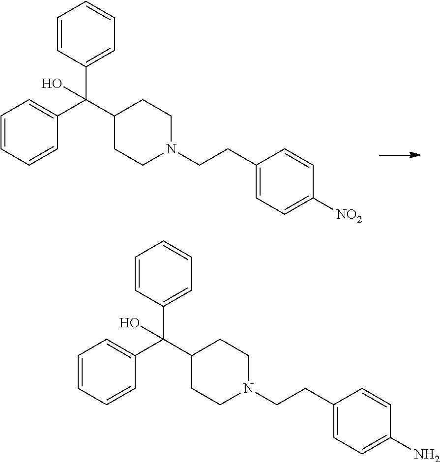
C1=CC(C(C2CCN(CCC3=CC=C([NO2])C=C3)CC2)(C2=CC=CC=C2)O)=CC=C1.C1=CC(C(C2CCN(CCC3=CC=C(N)C=C3)CC2)(C2=CC=CC=C2)O)=CC=C1
